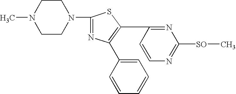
C1=C(C2=C(C3=NC([SO]C)=NC=C3)SC(N3CCN(C)CC3)=N2)C=CC=C1
